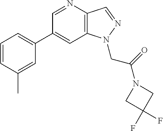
C1(C2=CC=CC(C)=C2)=CC2=C(C=NN2CC(=O)N2CC(F)(F)C2)N=C1
